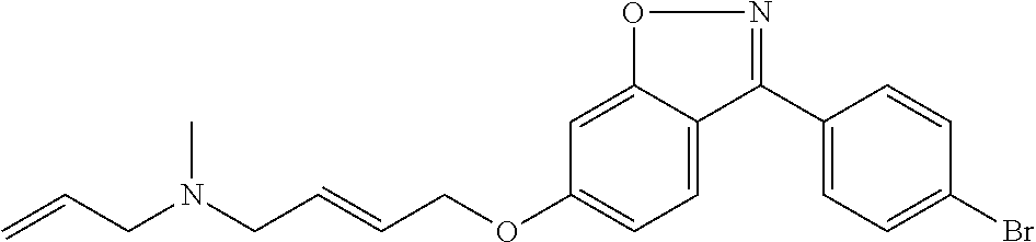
C1(C2=NOC3=CC(OCC=CCN(CC=C)C)=CC=C23)=CC=C(Br)C=C1
